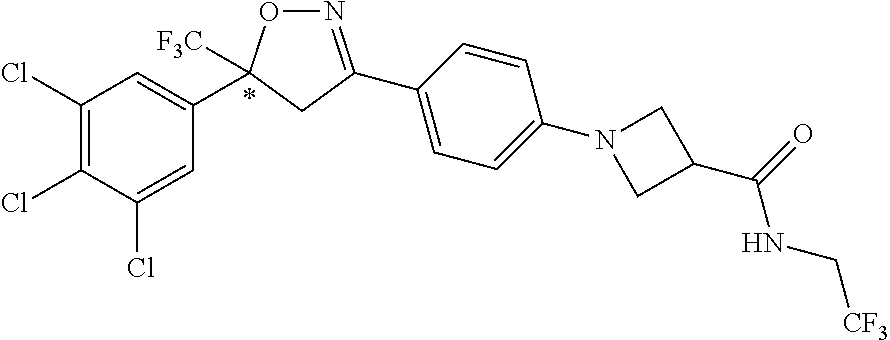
C1(Cl)=C(Cl)C(Cl)=CC(C2([F3C])ON=C(C3=CC=C(N4CC(C(=O)NC[CF3])C4)C=C3)C2)=C1
